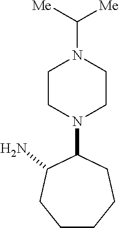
C1CN(C2C(N)CCCCC2)CCN1C([Me])[Me]
